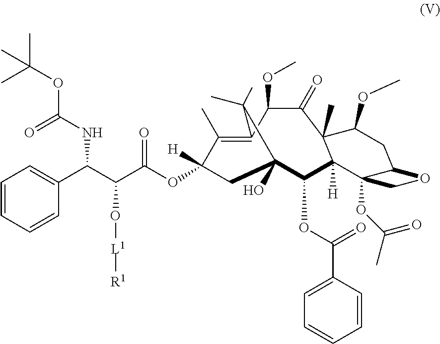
C1=CC=CC(C(NC(OC(C)(C)C)=O)C(C(OC2([H])C(C)=C3C(OC)C(=O)C4(C)C([H])(C(OC(C5=CC=CC=C5)=O)C(O)(C2)C3(C)C)C2(OC(C)=O)C(CC4OC)OC2)=O)O[L1][R1])=C1
